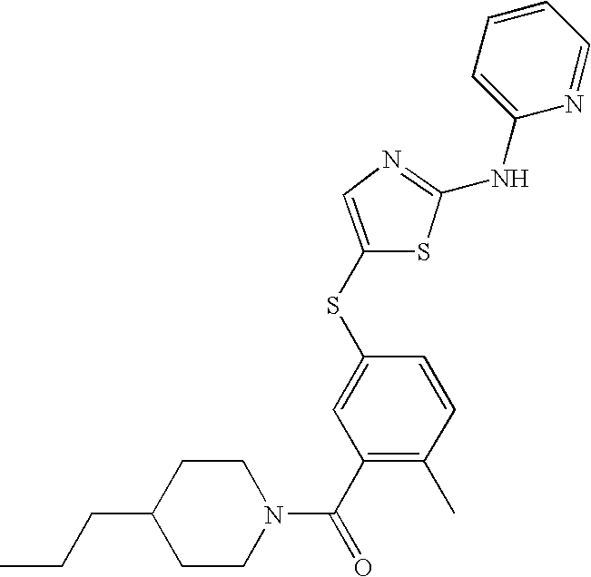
C1=CC=C(NC2=NC=C(SC3=CC(C(=O)N4CCC(CCC)CC4)=C(C)C=C3)S2)N=C1
